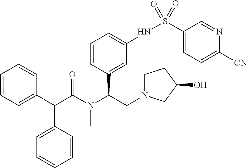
C1=CC=C(C(C(N(C(CN2CCC(O)C2)C2=CC(NS(C3=CC=C([CN])N=C3)(=O)=O)=CC=C2)C)=O)C2=CC=CC=C2)C=C1
